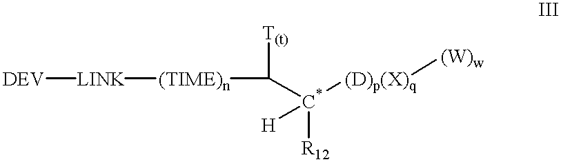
[DEV][LINK][(TIME)n]C([T(t)])[C*]([(D)p(X)q][(W)w])([R12])[H]
